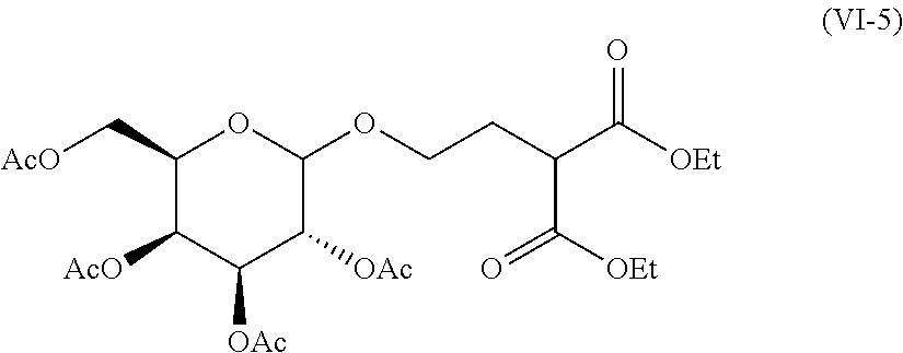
C1(C[AcO])C([AcO])C([OAc])C([OAc])C(OCCC(C([OEt])=O)C([OEt])=O)O1
